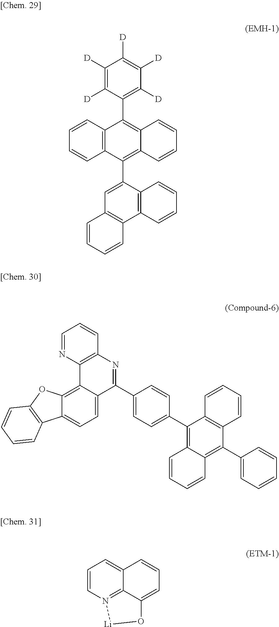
C1([D])=C([D])C(C2=C3C(=C(C4=CC5=C(C6=C4C=CC=C6)C=CC=C5)C4=C2C=CC=C4)C=CC=C3)=C([D])C([D])=C1[D].C12=C(N=C(C3=CC=C(C4=C5C(=C(C6=CC=CC=C6)C6=C4C=CC=C6)C=CC=C5)C=C3)C3=CC=C4C(=C13)OC1=C4C=CC=C1)C=CC=N2.C1=CN2=C3C(=C1)C=CC=C3O[Li]2
